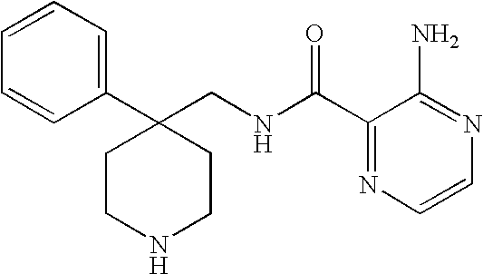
C1=CC=C(C2(CNC(C3=NC=CN=C3N)=O)CCNCC2)C=C1
